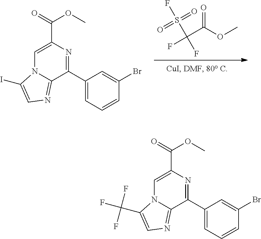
C(C(OC)=O)(F)(S(F)(=O)=O)F.N12C=C(C(=O)OC)N=C(C3=CC=CC(Br)=C3)C1=NC=C2I.N12C=C(C(=O)OC)N=C(C3=CC=CC(Br)=C3)C1=NC=C2C(F)(F)F
